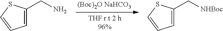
C1=C(CN)SC=C1.C1=C(C[NHBoc])SC=C1
